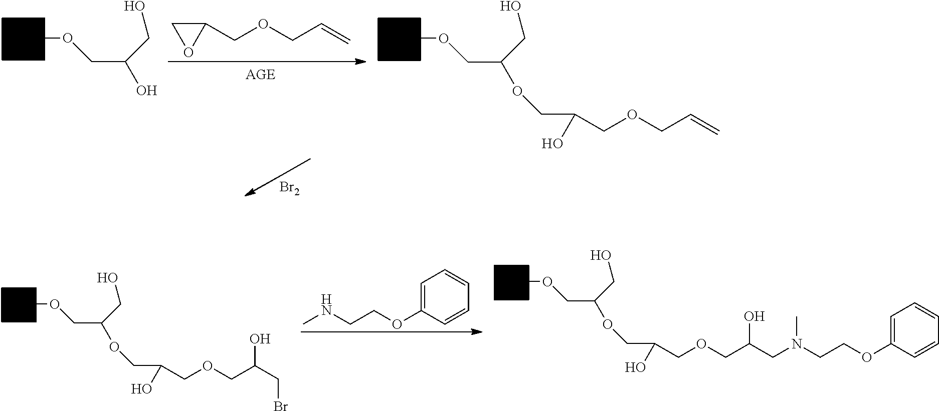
COCC(OCC(O)COCC(CBr)O)CO.CNCCOC1=CC=CC=C1.COCC(OCC(O)COCC(CN(CCOC1=CC=CC=C1)C)O)CO.COCC(O)CO.C1(COCC=C)CO1.COCC(OCC(O)COCC=C)CO.[Br2]
